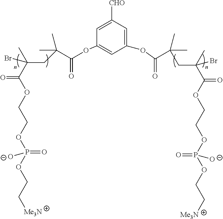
C1(OC(C(C)(C)CC(C)(Br)C(OCCOP(OCC[Me3N])(=O)[O-])=O)=O)=CC([CHO])=CC(OC(C(C)(C)CC(C)(Br)C(OCCOP(OCC[Me3N])(=O)[O-])=O)=O)=C1
